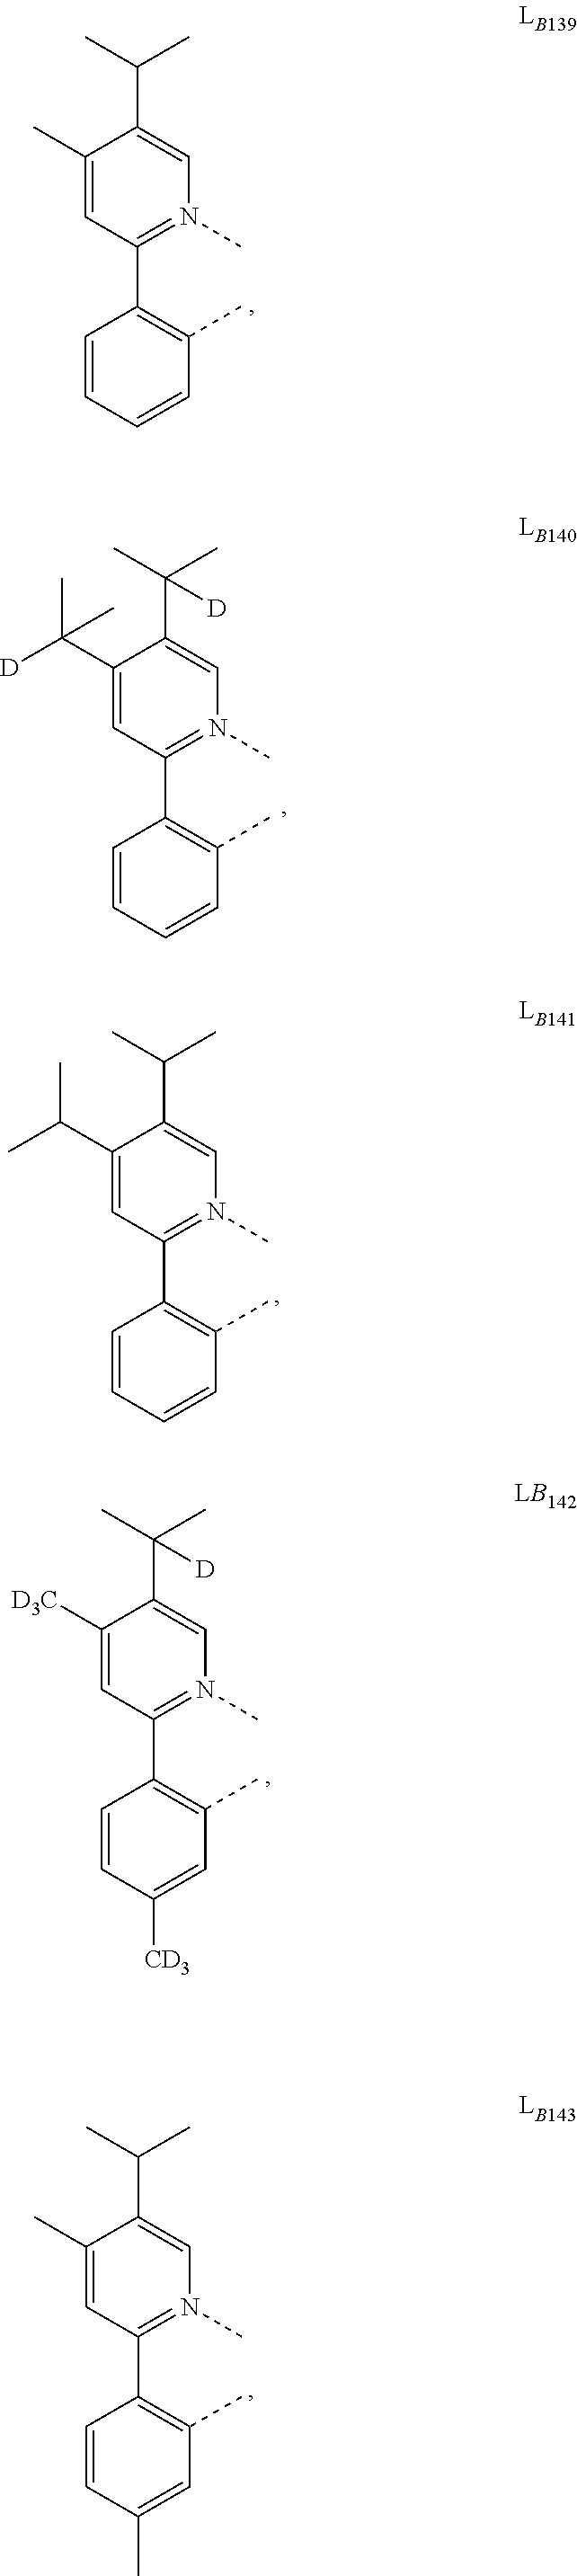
C1(C(C)C)=CC(C2=C(C)C=CC=C2)=N(C)C=C1C(C)C.C1(C)=CC(C2=C(C)C=C(C)C=C2)=N(C)C=C1C(C)C.C1(C([D])(C)C)=CC(C2=C(C)C=CC=C2)=N(C)C=C1C(C)(C)[D].C1(C)=CC(C2=C(C)C=CC=C2)=N(C)C=C1C(C)C.C1([D3C])=CC(C2=C(C)C=C([CD3])C=C2)=N(C)C=C1C(C)(C)[D]
